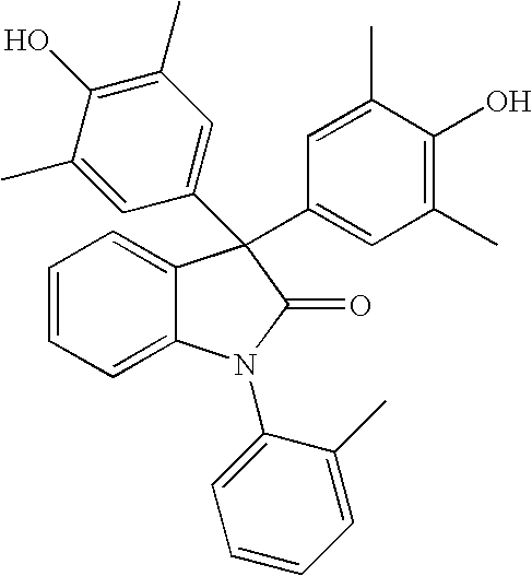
C1=CC=C2C(=C1)C(C1=CC(C)=C(O)C(C)=C1)(C1=CC(C)=C(O)C(C)=C1)C(=O)N2C1=CC=CC=C1C
